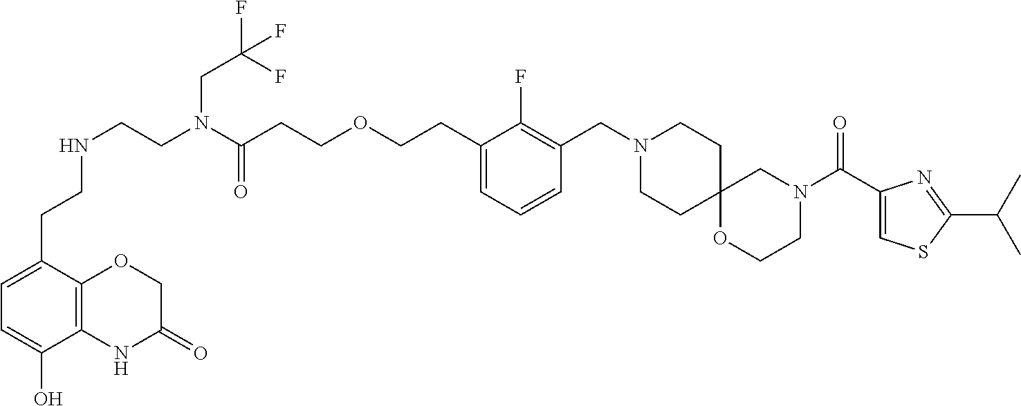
C1=C(CCNCCN(C(CCOCCC2=CC=CC(CN3CCC4(CC3)OCCN(C(=O)C3=CSC(C(C)C)=N3)C4)=C2F)=O)CC(F)(F)F)C2=C(C(O)=C1)NC(=O)CO2
